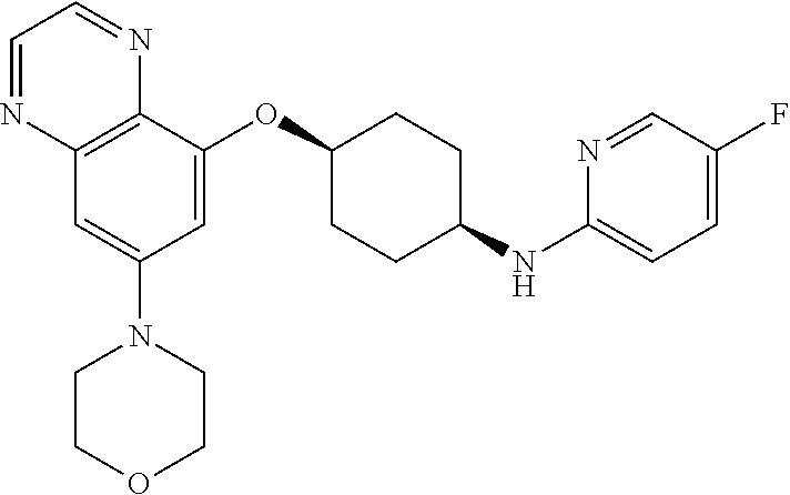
C12=C(C(OC3CCC(NC4=CC=C(F)C=N4)CC3)=CC(N3CCOCC3)=C1)N=CC=N2
